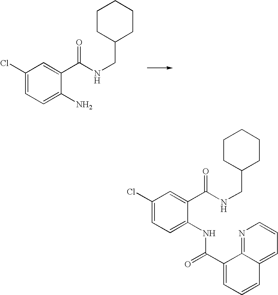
C1(Cl)=CC=C(NC(C2=CC=CC3=CC=CN=C23)=O)C(C(NCC2CCCCC2)=O)=C1.C1(Cl)=CC=C(N)C(C(NCC2CCCCC2)=O)=C1
